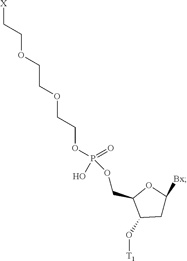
[X]CCOCCOCCOP(OCC1C(O[T1])CC([Bx])O1)(O)=O
